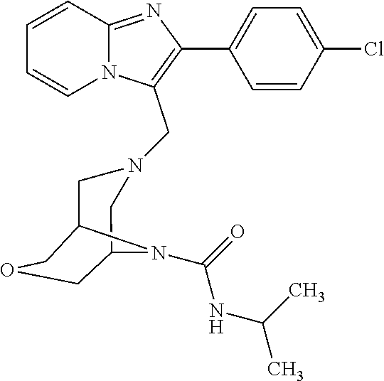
C1=CC=CN2C1=NC(C1=CC=C(Cl)C=C1)=C2CN1CC2COCC(C1)N2C(=O)NC(C)C
